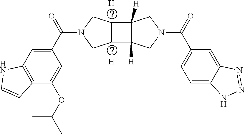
[H].[H].C1=C(C(N2CC3C(C4([H])C3([H])CN(C(C3=CC=C5C(=C3)N=NN5)=O)C4)C2)=O)C=C(OC(C)C)C2=C1NC=C2
